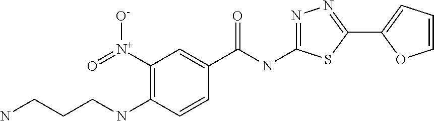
C1([N+]([O-])=O)=C(NCCCN)C=CC(C(NC2=NN=C(C3=CC=CO3)S2)=O)=C1
